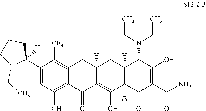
C1=C(C2([H])CCCN2CC)C([CF3])=C2C(=C1O)C(=O)C1=C(O)C3(O)C([H])(CC1([H])C2)C(N(CC)CC)C(O)=C(C(N)=O)C3=O
